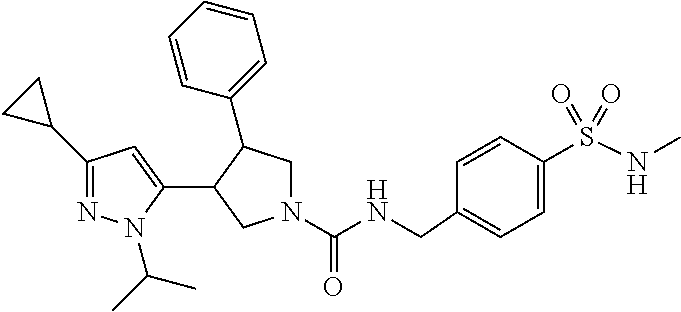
N1(C(NCC2=CC=C(S(NC)(=O)=O)C=C2)=O)CC(C2=CC=CC=C2)C(C2=CC(C3CC3)=NN2C(C)C)C1
